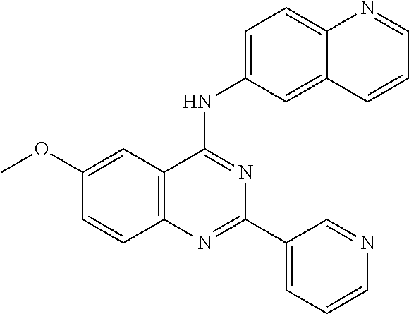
C1(OC)=CC2=C(C=C1)N=C(C1=CC=CN=C1)N=C2NC1=CC=C2C(=C1)C=CC=N2
